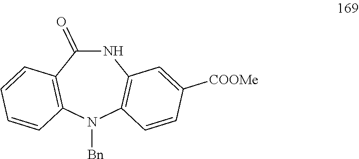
N1C(=O)C2=C(N([Bn])C3=C1C=C([COOMe])C=C3)C=CC=C2
